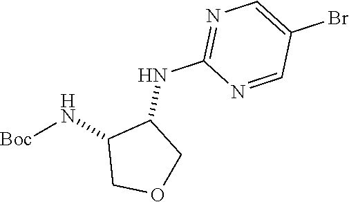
[Boc]NC1COCC1NC1=NC=C(Br)C=N1
